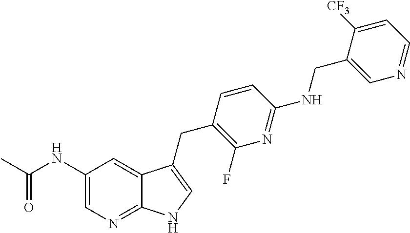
C1(NC(C)=O)=CN=C2C(=C1)C(CC1=C(F)N=C(NCC3=CN=CC=C3[CF3])C=C1)=CN2
